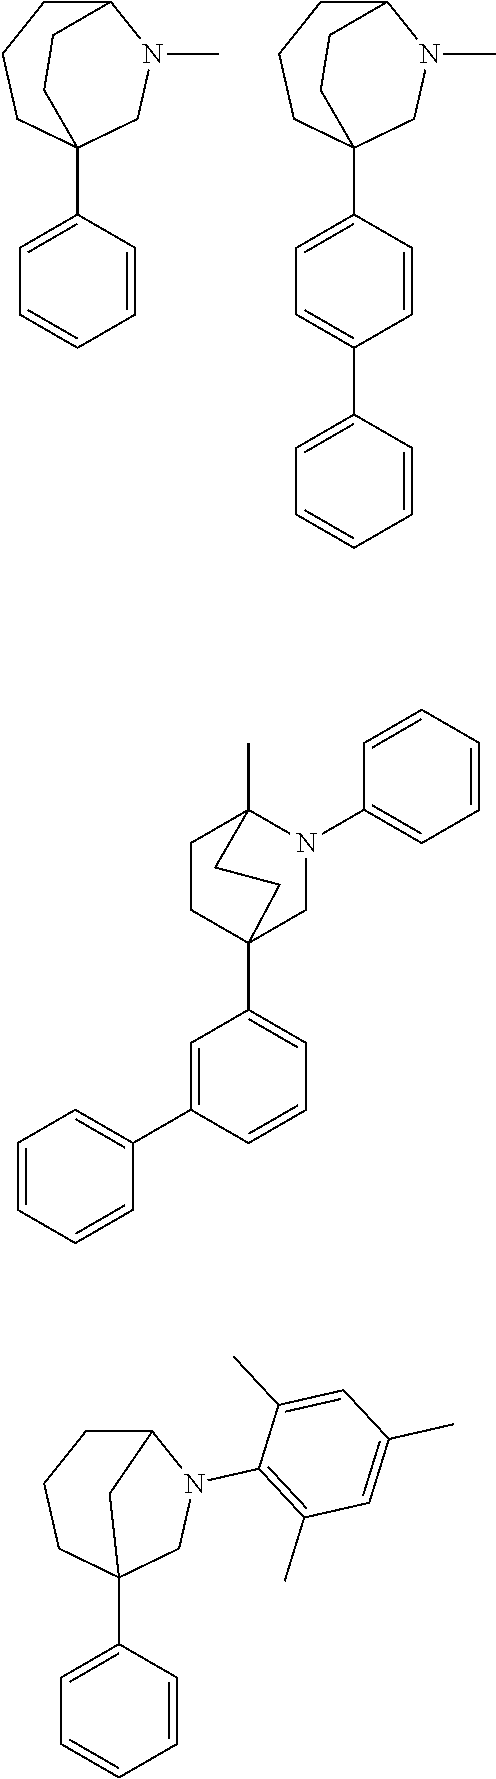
C1(C23CN(C)C(CCC2)CC3)=CC=CC=C1.C1(C23CN(C)C(CCC2)CC3)=CC=C(C2=CC=CC=C2)C=C1.C1=C(C2=CC=CC=C2)C=CC=C1C12CN(C3=CC=CC=C3)C(C)(CC1)CC2.C1=C(C23CN(C4=C(C)C=C(C)C=C4C)C(CCC2)C3)C=CC=C1
